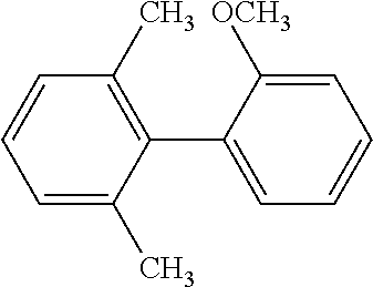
C1=C([OCH3])C(C2=C(C)C=CC=C2C)=CC=C1
